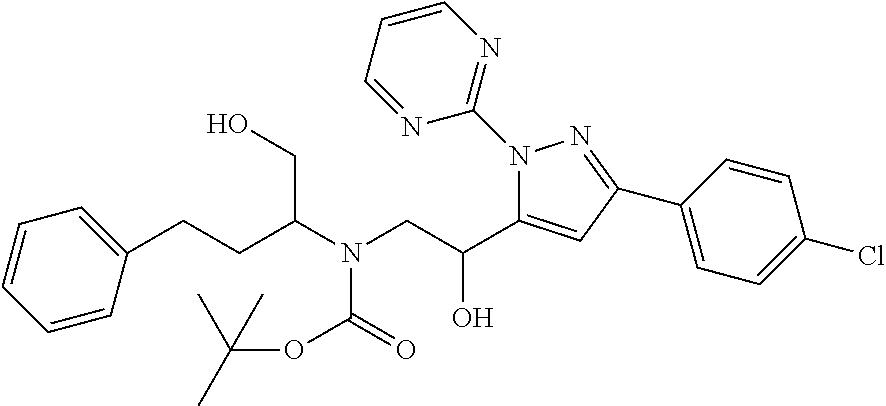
C1=CC=CC(CCC(N(CC(C2=CC(C3=CC=C(Cl)C=C3)=NN2C2=NC=CC=N2)O)C(=O)OC(C)(C)C)CO)=C1
